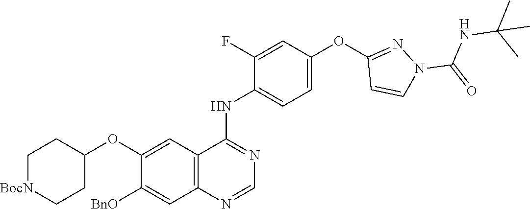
C1=C(OC2=NN(C(=O)NC(C)(C)C)C=C2)C=C(F)C(NC2=NC=NC3=C2C=C(OC2CC[BocN]CC2)C([BnO])=C3)=C1
